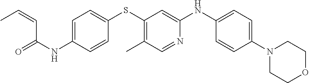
C1(NC(=O)C=CC)=CC=C(SC2=C(C)C=NC(NC3=CC=C(N4CCOCC4)C=C3)=C2)C=C1
